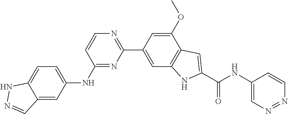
C1=CN=C(C2=CC3=C(C(OC)=C2)C=C(C(NC2=CN=NC=C2)=O)N3)N=C1NC1=CC=C2C(=C1)C=NN2
